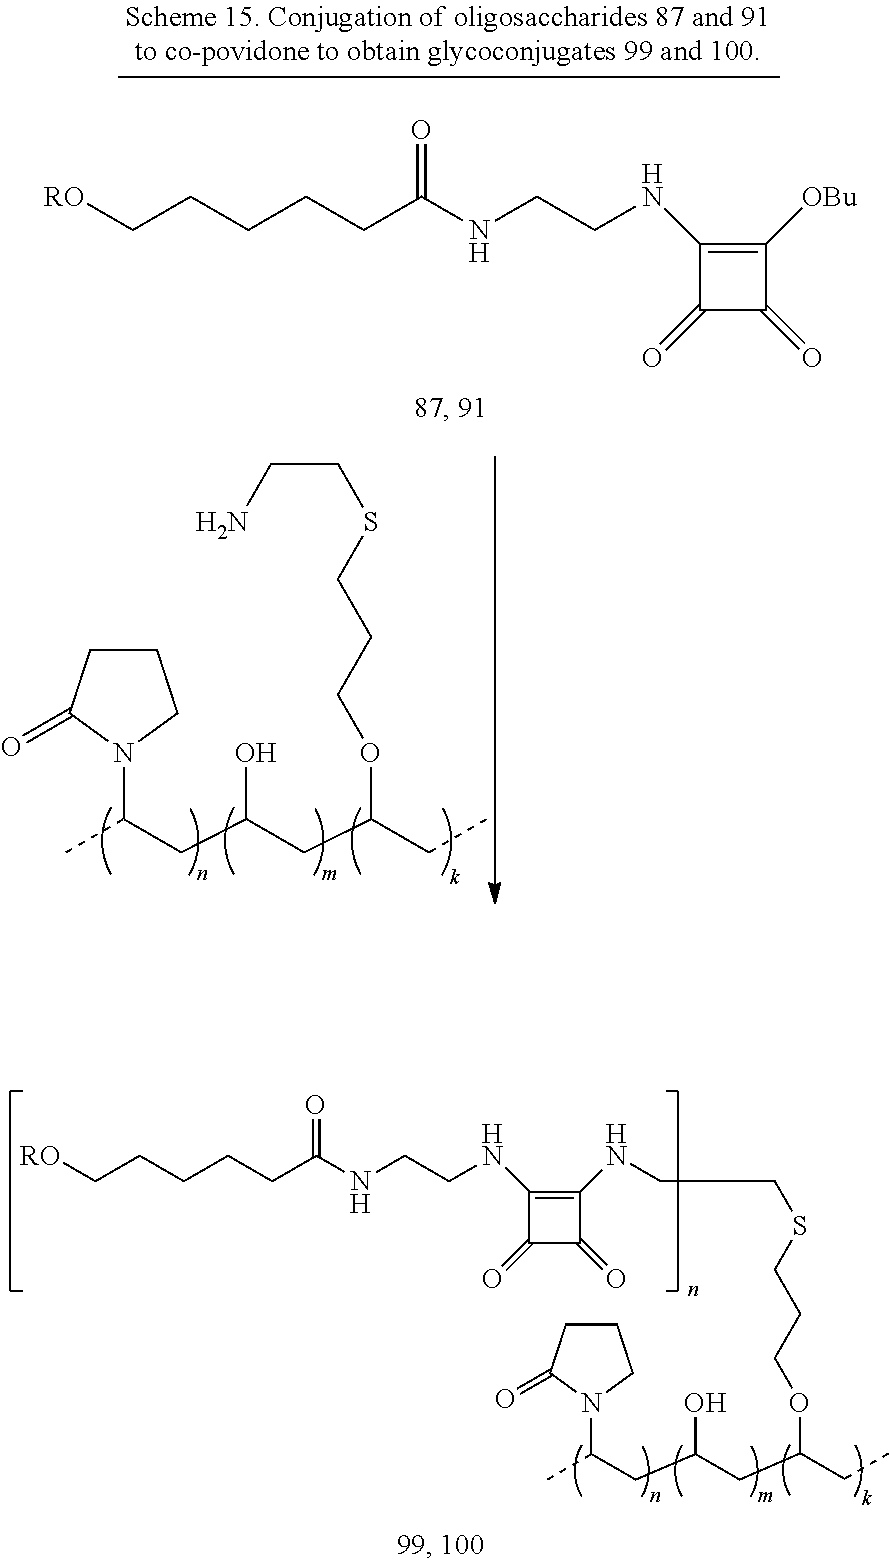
C1(NCCNC(CCCCC[RO])=O)=C(NCCSCCCOC(CC)CC(CC(C)N2C(=O)CCC2)O)C(=O)C1=O.C1(NCCNC(CCCCC[RO])=O)=C([OBu])C(=O)C1=O.C(SCCCOC(CC)CC(CC(C)N1C(=O)CCC1)O)CN
